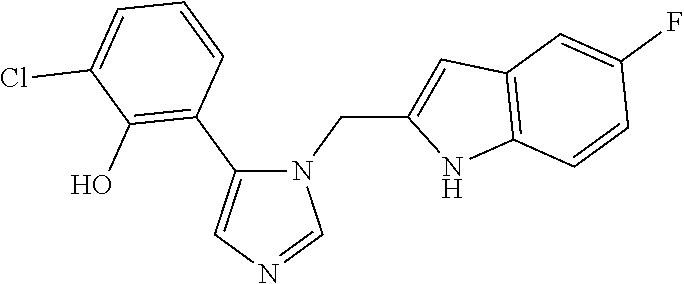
N1(CC2=CC3=C(N2)C=CC(F)=C3)C(C2=C(O)C(Cl)=CC=C2)=CN=C1
